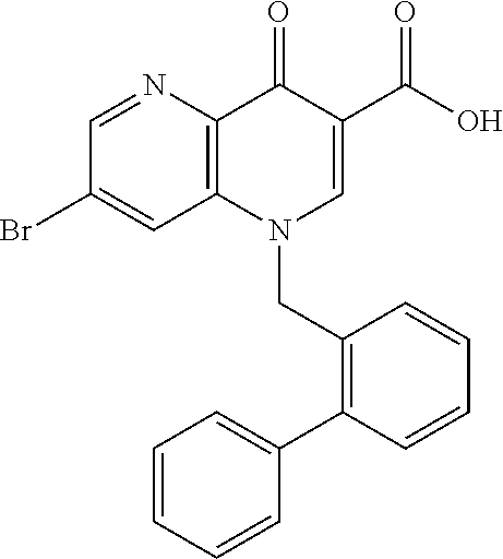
C12=C(N(CC3=C(C4=CC=CC=C4)C=CC=C3)C=C(C(O)=O)C1=O)C=C(Br)C=N2
